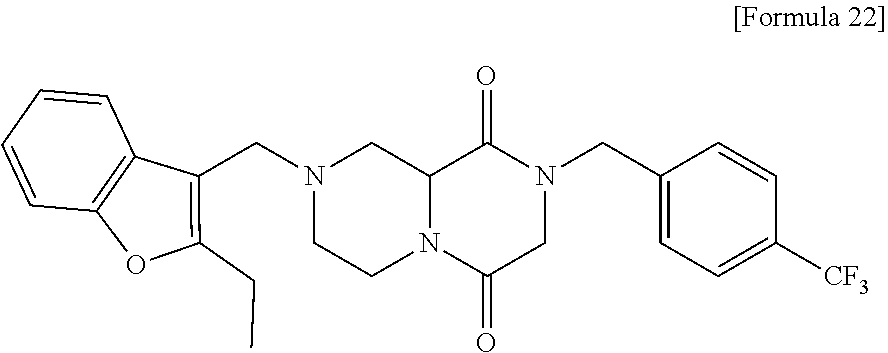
N1(CC2=C(CC)OC3=C2C=CC=C3)CCN2C(C1)C(=O)N(CC1=CC=C([CF3])C=C1)CC2=O
